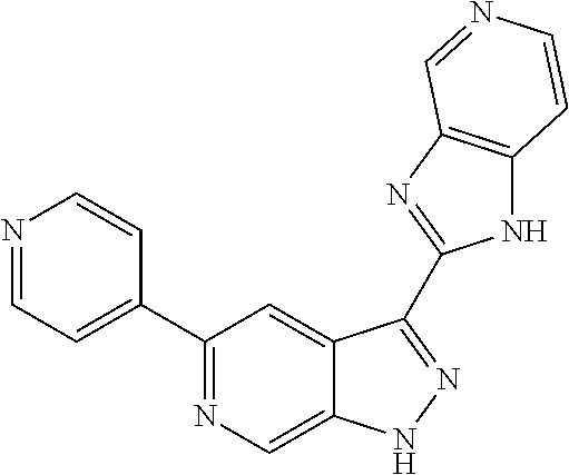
C1(C2=NC=C3C(=C2)C(C2=NC4=C(N2)C=CN=C4)=NN3)=CC=NC=C1
